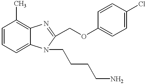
C1=CC=C2C(=C1C)N=C(COC1=CC=C(Cl)C=C1)N2CCCCN
